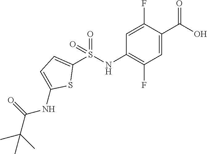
C1(S(NC2=C(F)C=C(C(O)=O)C(F)=C2)(=O)=O)=CC=C(NC(C(C)(C)C)=O)S1
